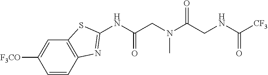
C1=CC2=C(C=C1[F3CO])SC(NC(CN(C(CNC(=O)[CF3])=O)C)=O)=N2
